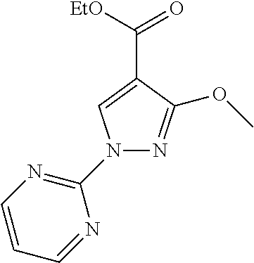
N1(C2=NC=CC=N2)N=C(OC)C(C([EtO])=O)=C1
